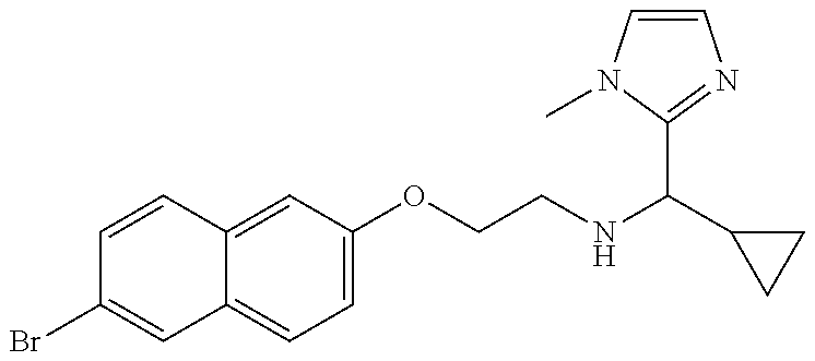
C1=CC2=CC(OCCNC(C3CC3)C3=NC=CN3C)=CC=C2C=C1Br
